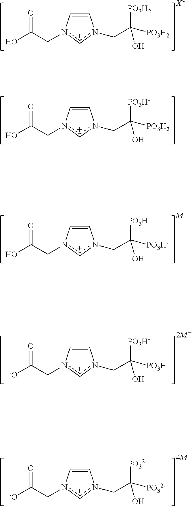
OC(Cn1[c+]n(CC([PO3H-])([PO3H2])O)C=C1)=O.OC(Cn1[c+]n(CC([PO3H2])([PO3H2])O)C=C1)=O.[X-].OC(Cn1[c+]n(CC([PO3H-])([PO3H-])O)C=C1)=O.[M+].[-O]C(Cn1[c+]n(CC([PO3H-])([PO3H-])O)C=C1)=O.[2M+].[-O]C(Cn1[c+]n(CC([PO32-])([PO32-])O)C=C1)=O.[4M+]
